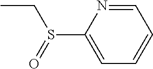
CCS(C1=CC=CC=N1)=O
